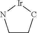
C1CC[Ir]N1
